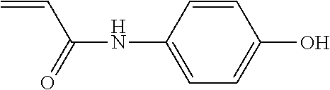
C=CC(NC1=CC=C(O)C=C1)=O
